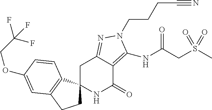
C1C2(C3=C(C1)C=C(OCC(F)(F)F)C=C3)NC(=O)C1=C(NC(=O)CS(C)(=O)=O)N(CCCC#N)N=C1C2
